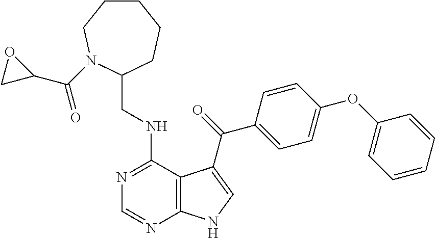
C1=CC=CC(OC2=CC=C(C(=O)C3=CNC4=C3C(NCC3CCCCCN3C(C3CO3)=O)=NC=N4)C=C2)=C1
